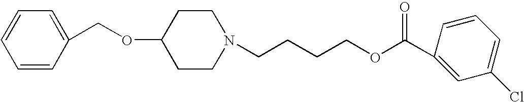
O(C1CCN(CCCCOC(C2=CC(Cl)=CC=C2)=O)CC1)CC1=CC=CC=C1
